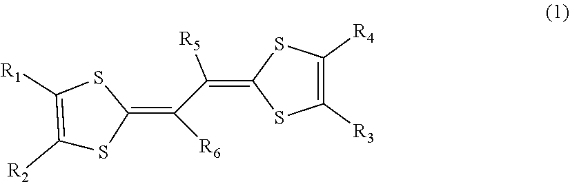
C([R6])(C([R5])=C1SC([R3])=C([R4])S1)=C1SC([R2])=C([R1])S1
